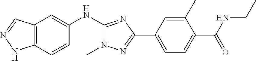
C12=C(C=CC(NC3=NC(C4=CC=C(C(NCC)=O)C(C)=C4)=NN3C)=C1)NN=C2
